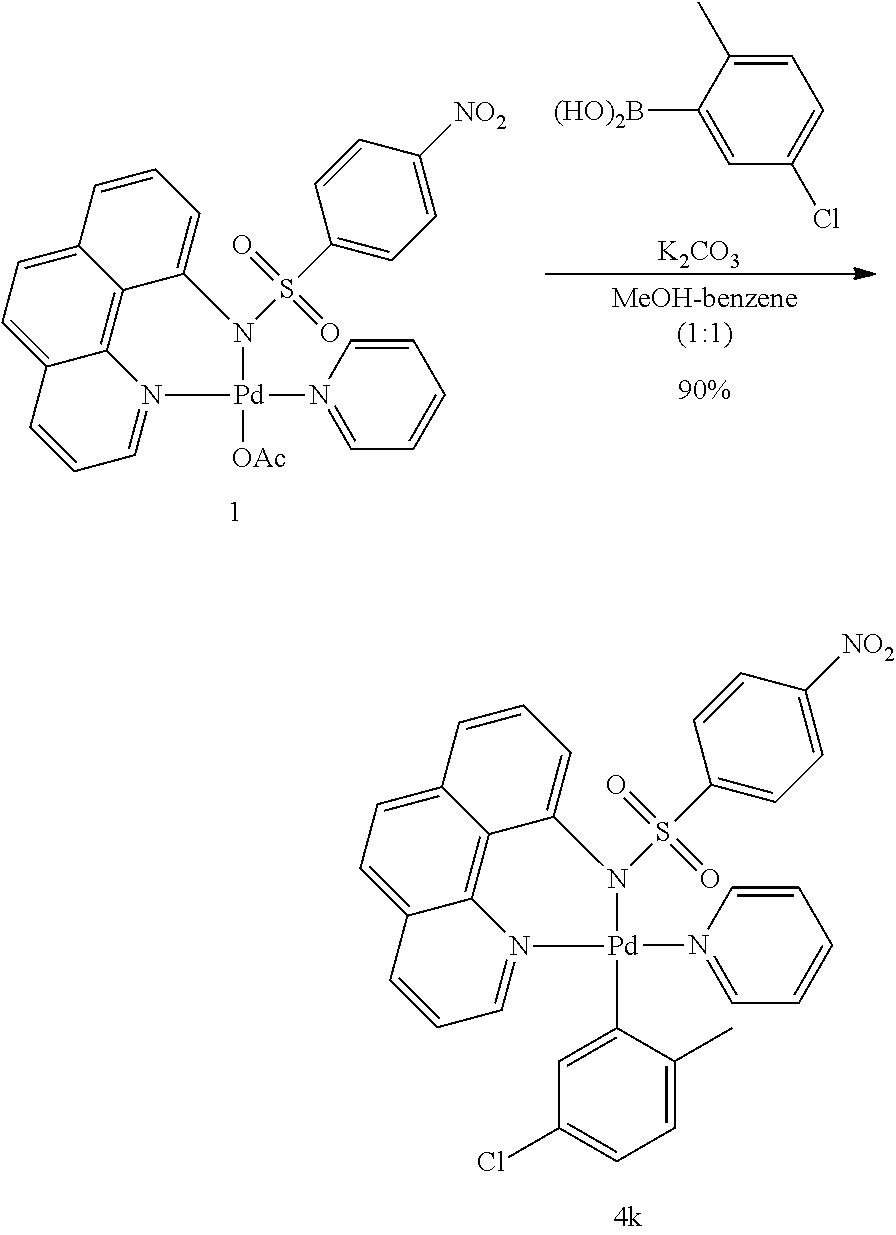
C12=CC=C3C4=C1C(=CC=C2)N(S(=O)(=O)C1=CC=C([NO2])C=C1)[Pd](N1=CC=CC=C1)(C1=CC(Cl)=CC=C1C)N4=CC=C3.C12=CC=C3C4=C1C(=CC=C2)N(S(=O)(=O)C1=CC=C([NO2])C=C1)[Pd](N1=CC=CC=C1)([OAc])N4=CC=C3.[90%].C1([(HO)2B])=CC(Cl)=CC=C1C.[K2CO3]
